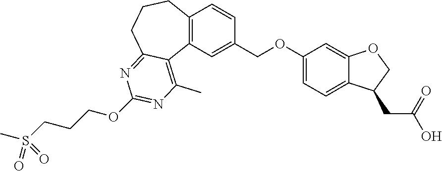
O(CCCS(C)(=O)=O)C1=NC(C)=C2C(=N1)CCCC1=C2C=C(COC2=CC=C3C(=C2)OCC3CC(O)=O)C=C1
